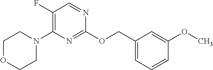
C1=CC=C(COC2=NC(N3CCOCC3)=C(F)C=N2)C=C1OC
